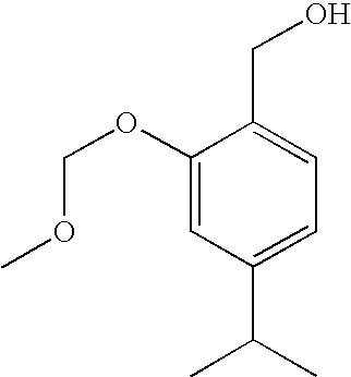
C1(OCOC)=CC(C(C)C)=CC=C1CO
